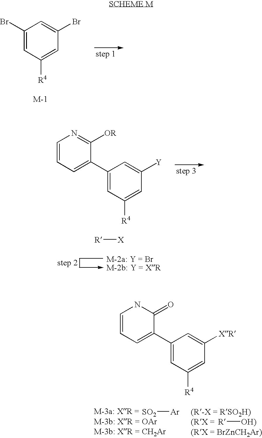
C1(Br)=CC([R4])=CC(Br)=C1.C1=CC=C(C2=CC([R4])=CC([Y])=C2)C([OR])=N1.[R][X].[SO2][Ar].[R][OH)].C1=CC=C(C2=CC([R4])=CC([XR])=C2)C(=O)N1
